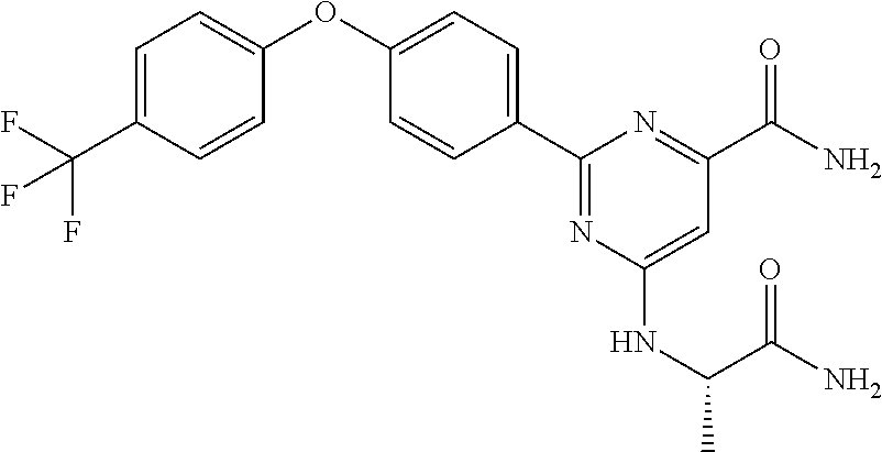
C1=C(C(F)(F)F)C=CC(OC2=CC=C(C3=NC(NC(C(N)=O)C)=CC(C(N)=O)=N3)C=C2)=C1
